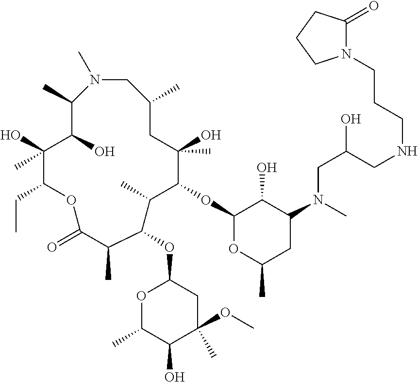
N1(C)CC(C)CC(O)(C)C(OC2OC(C)CC(N(CC(CNCCCN3C(=O)CCC3)O)C)C2O)C(C)C(OC2OC(C)C(O)C(C)(OC)C2)C(C)C(=O)OC(CC)C(O)(C)C(O)C1C
